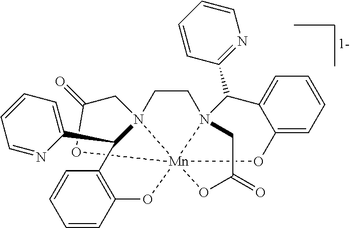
C1=CC=NC(C2C3=C(C=CC=C3)O[Mn]3456N(C(C7=NC=CC=C7)C7=CC=CC=C7O3)(CCN24CC(=O)O5)CC(=O)O6)=C1
